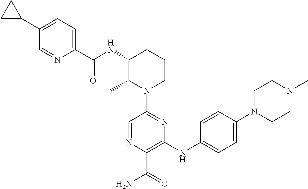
N(C1C(C)N(C2=NC(NC3=CC=C(N4CCN(C)CC4)C=C3)=C(C(N)=O)N=C2)CCC1)C(=O)C1=CC=C(C2CC2)C=N1
